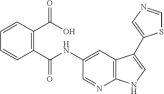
C1=NC2=C(C=C1NC(C1=C(C(O)=O)C=CC=C1)=O)C(C1=CN=CS1)=CN2
